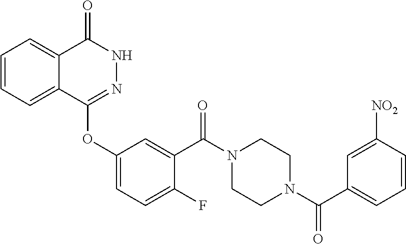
C1=CC=C2C(=C1)C(=O)NN=C2OC1=CC=C(F)C(C(N2CCN(C(C3=CC=CC([NO2])=C3)=O)CC2)=O)=C1
